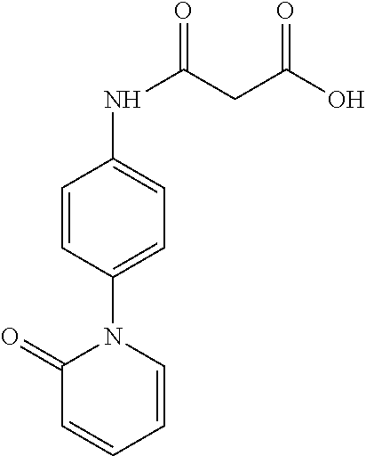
C1=CC(N2C(=O)C=CC=C2)=CC=C1NC(CC(O)=O)=O
